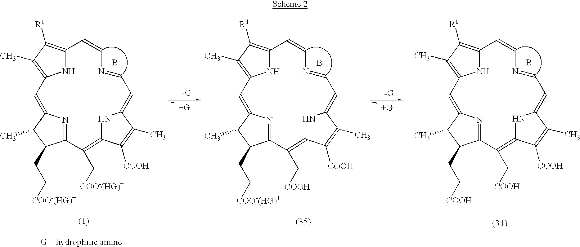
N1C2=C([R1])C(C)=C1C=C1N=C(C(CC[COO-(HG)+])C1C)C(C[COO-(HG)+])=C1NC(=CC=NC=C2)C(C)=C1[COOH].B.N1C2=C([R1])C(C)=C1C=C1N=C(C(CC[COO-(HG)+])C1C)C(C[COOH])=C1NC(=CC=NC=C2)C(C)=C1[COOH].B.N1C2=C([R1])C(C)=C1C=C1N=C(C(CC[COOH])C1C)C(C[COOH])=C1NC(=CC=NC=C2)C(C)=C1[COOH].B
